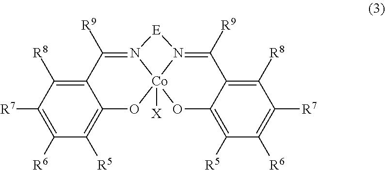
C12=C([R8])C([R7])=C([R6])C([R5])=C1O[Co]13([X])N(=C2[R9])[E]N1=C([R9])C1=C([R8])C([R7])=C([R6])C([R5])=C1O3
